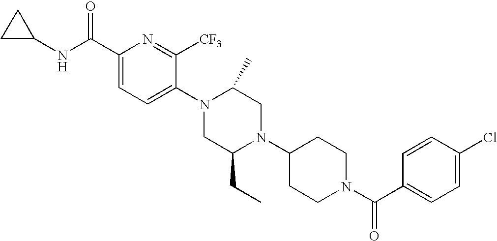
C1(C(NC2CC2)=O)=CC=C(N2CC(CC)N(C3CCN(C(C4=CC=C(Cl)C=C4)=O)CC3)CC2C)C([CF3])=N1
